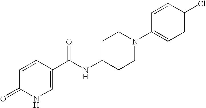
N1C=C(C(NC2CCN(C3=CC=C(Cl)C=C3)CC2)=O)C=CC1=O
